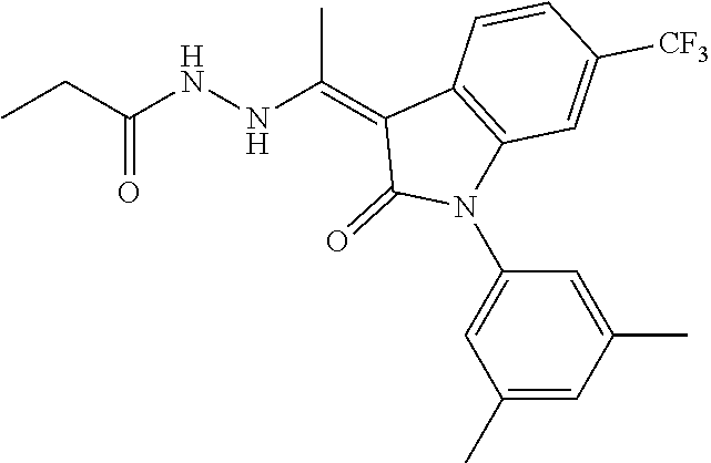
C1=CC([CF3])=CC2=C1C(=C(NNC(CC)=O)C)C(=O)N2C1=CC(C)=CC(C)=C1
